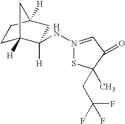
S1N(NC2([H])C3([H])CCC([H])(C2)C3)=CC(=O)C1(CC(F)(F)F)C
